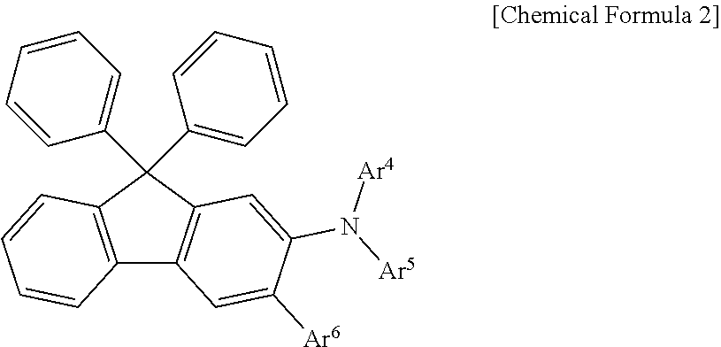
C12=C(C=CC=C1)C(C1=CC=CC=C1)(C1=CC=CC=C1)C1=C2C=C([Ar6])C(N([Ar5])[Ar4])=C1
